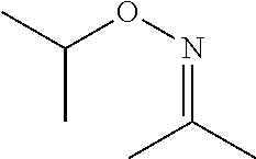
CC(C)=NOC(C)C
